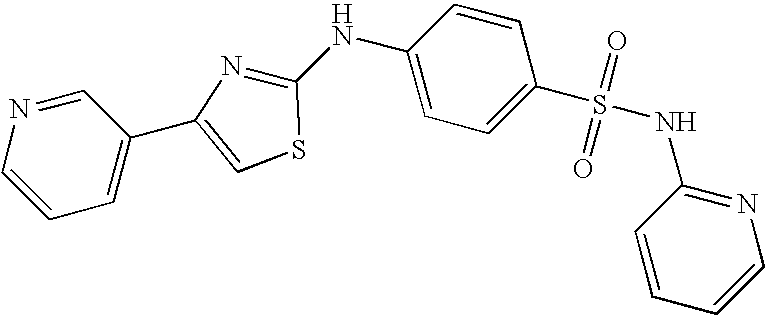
C1(NC2=CC=C(S(NC3=NC=CC=C3)(=O)=O)C=C2)=NC(C2=CC=CN=C2)=CS1
